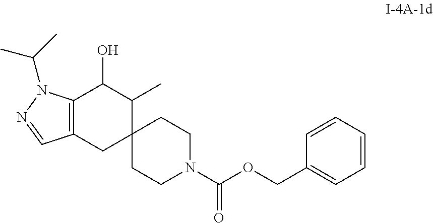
C12=C(CC3(C(C)C1O)CCN(C(OCC1=CC=CC=C1)=O)CC3)C=NN2C(C)C
